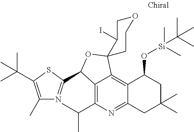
C12=C(C(C)C)N=C3C(=C1C1(OC2C2=NC(C)=C(C(C)(C)C)S2)C(I)COCC1)C(O[Si](C)(C)C(C)(C)C)CC(C)(C)C3
